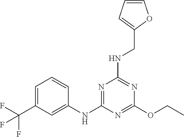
C1=C(C(F)(F)F)C=C(NC2=NC(NCC3=CC=CO3)=NC(OCC)=N2)C=C1
